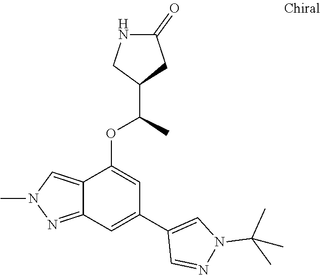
C12=NN(C)C=C1C(OC(C)C1CC(=O)NC1)=CC(C1=CN(C(C)(C)C)N=C1)=C2
